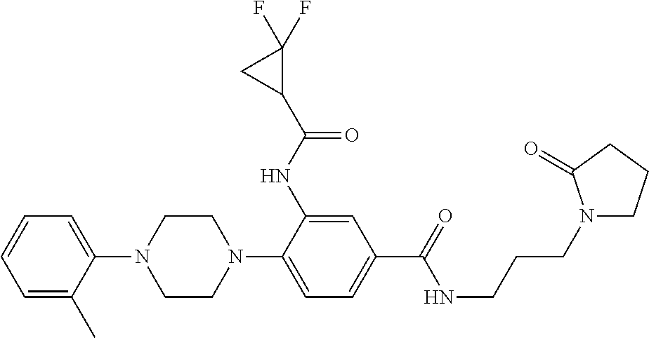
C1(N2CCN(C3=CC=C(C(NCCCN4CCCC4=O)=O)C=C3NC(C3C(F)(F)C3)=O)CC2)=CC=CC=C1C
